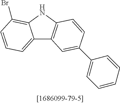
C12=CC=CC(Br)=C1NC1=C2C=C(C2=CC=CC=C2)C=C1
